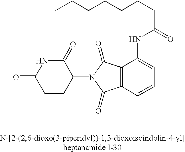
C1(=O)CCC(N2C(=O)C3=C(C2=O)C(NC(CCCCCCC)=O)=CC=C3)C(=O)N1
